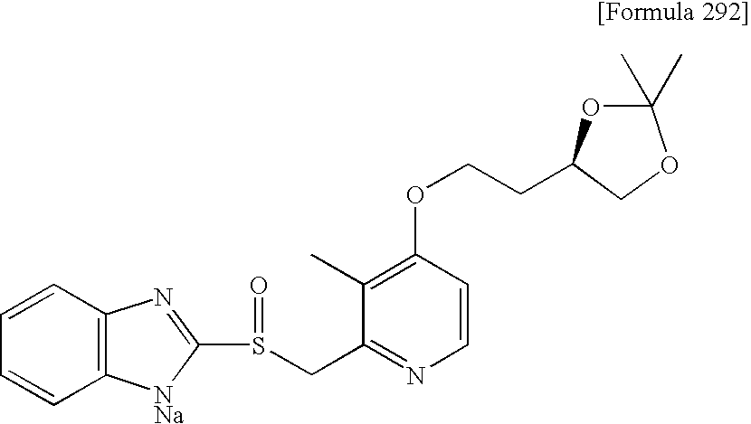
C1=CC=CC2=C1N=C(S(CC1=NC=CC(OCCC3COC(C)(C)O3)=C1C)=O)[NNa]2
